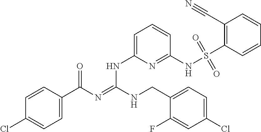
C1=CC(C(N=C(NCC2=CC=C(Cl)C=C2F)NC2=CC=CC(NS(C3=C(C#N)C=CC=C3)(=O)=O)=N2)=O)=CC=C1Cl
